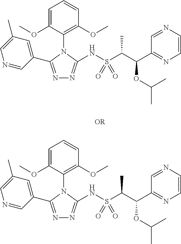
N1=CC(C2=NN=C(NS(C(C(C3=NC=CN=C3)OC(C)C)C)(=O)=O)N2C2=C(OC)C=CC=C2OC)=CC(C)=C1.N1=CC(C2=NN=C(NS(C(C(C3=NC=CN=C3)OC(C)C)C)(=O)=O)N2C2=C(OC)C=CC=C2OC)=CC(C)=C1
